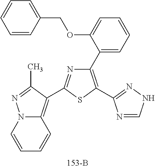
C1(C2=CC=CC=C2OCC2=CC=CC=C2)=C(C2=NNC=N2)SC(C2=C3C=CC=CN3N=C2C)=N1
